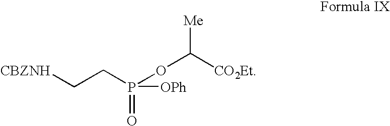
[CBZNH]CCP(OC([CO2Et])[Me])([OPh])=O
